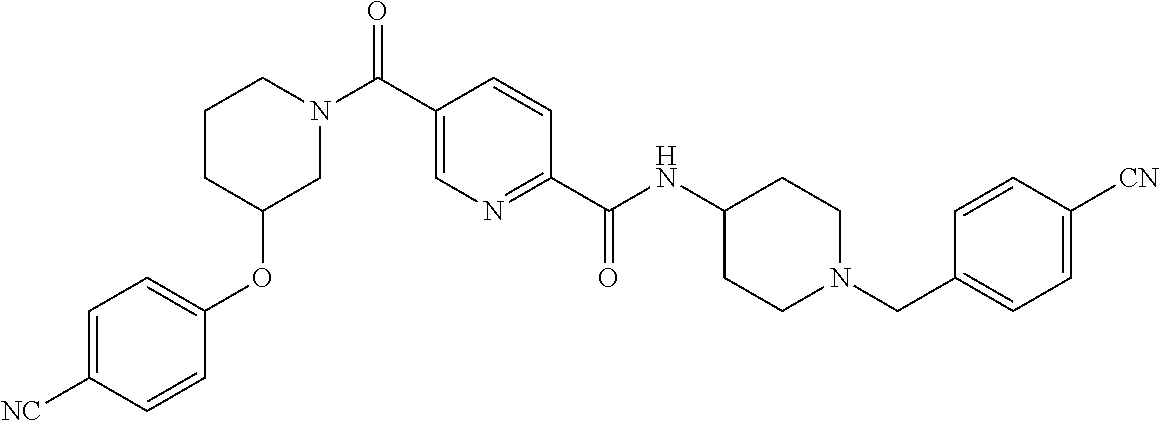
C1CN(C(C2=CN=C(C(=O)NC3CCN(CC4=CC=C([CN])C=C4)CC3)C=C2)=O)CC(OC2=CC=C([NC])C=C2)C1
